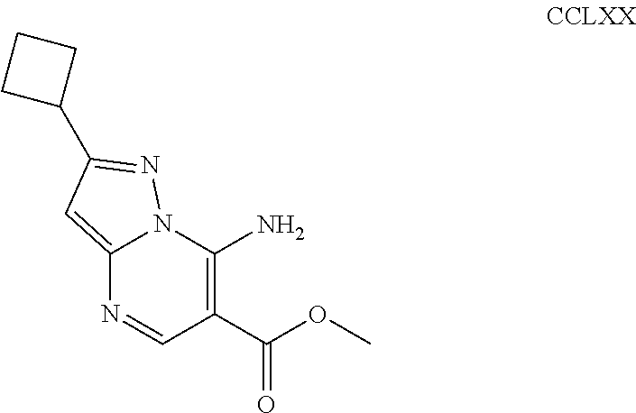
C1(N)=C(C(=O)OC)C=NC2=CC(C3CCC3)=NN12
